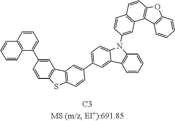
C1=CC2=C(C(C3=CC4=C(C=C3)SC3=C4C=C(C4=CC=C5N(C6=CC7=C(C=C6)C=CC6=C7C7=C(O6)C=CC=C7)C6=C(C=CC=C6)C5=C4)C=C3)=C1)C=CC=C2
